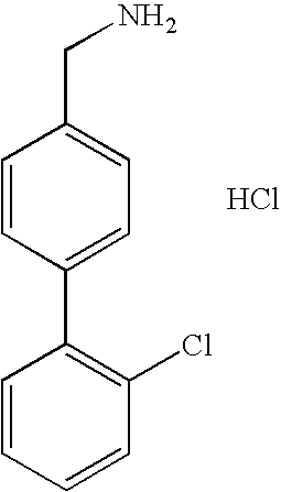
C1=CC(C2=C(Cl)C=CC=C2)=CC=C1CN.Cl
